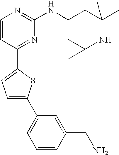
C1=CC(C2=CC=C(C3=CC=CC(CN)=C3)S2)=NC(NC2CC(C)(C)NC(C)(C)C2)=N1
